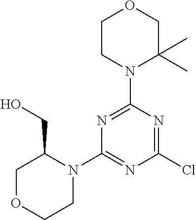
N1=C(N2C(C)(C)COCC2)N=C(Cl)N=C1N1C(CO)COCC1
